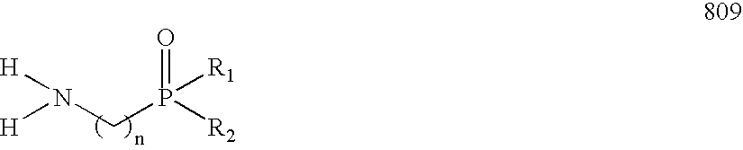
[H]N(CP([R2])(=O)[R1])[H]
